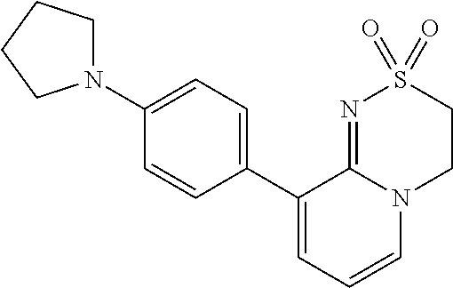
C1(C2=CC=CN3C2=NS(=O)(=O)CC3)=CC=C(N2CCCC2)C=C1
